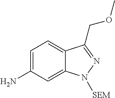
C1=C(N)C=C2C(=C1)C(COC)=NN2[SEM]
